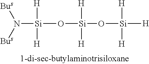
[Si](O[Si](O[Si]([H])([H])[H])([H])[H])([H])([H])N([Bus])[Bus]
